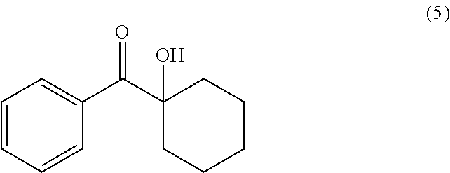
C1=CC=CC(C(=O)C2(O)CCCCC2)=C1
